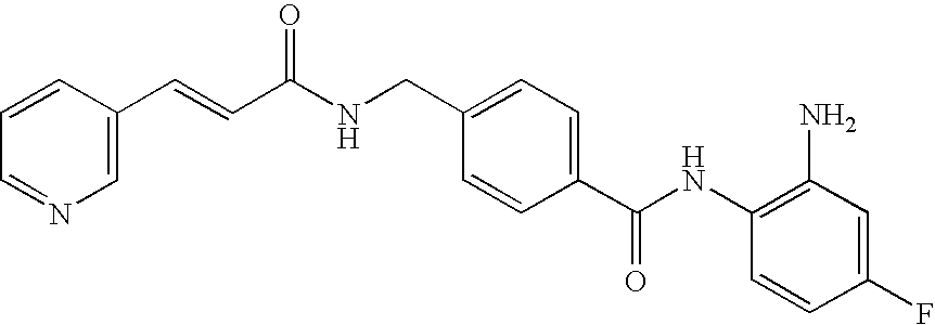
C1(F)=CC(N)=C(NC(C2=CC=C(CNC(C=CC3=CN=CC=C3)=O)C=C2)=O)C=C1
